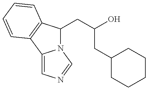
N12C(CC(O)CC3CCCCC3)C3=C(C1=CN=C2)C=CC=C3
